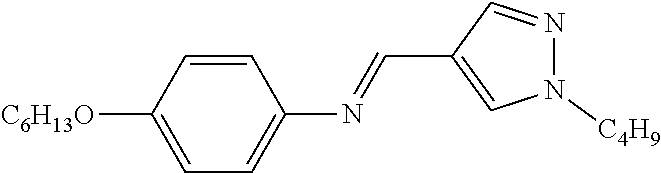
C1=CC([C6H13O])=CC=C1N=CC1=CN([C4H9])N=C1
